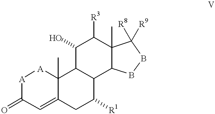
C1(O)C([R3])C2(C)C(C3C([R1])CC4=CC(=O)[A][A]C4(C)C13)BBC2([R8])[R9]
